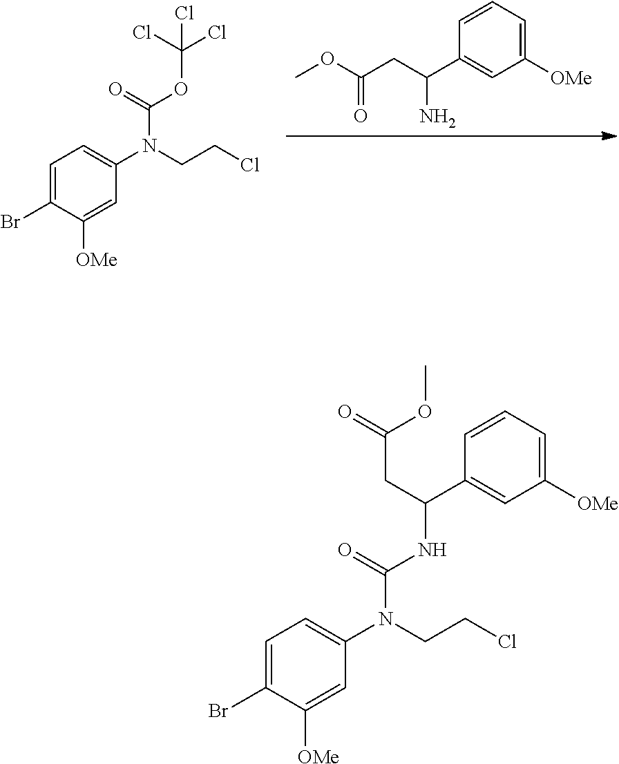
C1(C(CC(OC)=O)N)=CC([OMe])=CC=C1.C1=C(Br)C([OMe])=CC(N(CCCl)C(=O)OC(Cl)(Cl)Cl)=C1.C1=C(Br)C([OMe])=CC(N(CCCl)C(=O)NC(C2=CC([OMe])=CC=C2)CC(=O)OC)=C1
